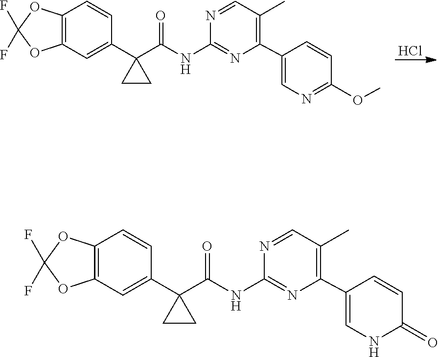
Cl.N1=CC(C)=C(C2=CN=C(OC)C=C2)N=C1NC(C1(C2=CC3=C(C=C2)OC(F)(F)O3)CC1)=O.N1=CC(C)=C(C2=CNC(=O)C=C2)N=C1NC(C1(C2=CC3=C(C=C2)OC(F)(F)O3)CC1)=O
